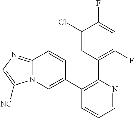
C1=NC(C2=C(F)C=C(F)C(Cl)=C2)=C(C2=CN3C(=NC=C3[NC])C=C2)C=C1
